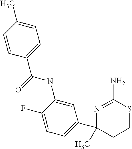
CC1(C2=CC=C(F)C(NC(C3=CC=C(C)C=C3)=O)=C2)N=C(N)SCC1
